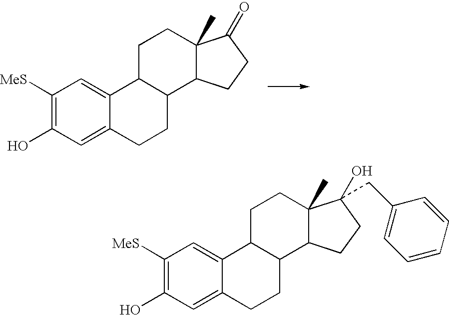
C12C(CCC3=CC(O)=C([MeS])C=C13)C1C(C)(CC2)C(=O)CC1.C12C(CCC3=CC(O)=C([MeS])C=C13)C1C(C)(CC2)C(O)(CC2=CC=CC=C2)CC1
